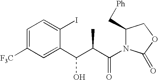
C1=C([F3C])C=C(C(C(C)C(=O)N2C(C[Ph])COC2=O)O)C(I)=C1
